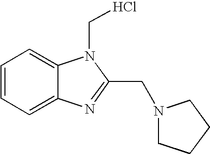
C1=CC=C2C(=C1)N(CCl)C(CN1CCCC1)=N2
